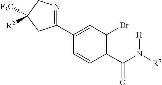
C1(C(N([R7])[H])=O)=C(Br)C=C(C2=NCC([F3C])([R2])C2)C=C1
